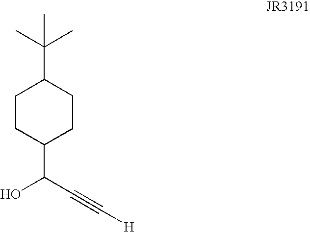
C1CC(C(C#C[H])O)CCC1C(C)(C)C
